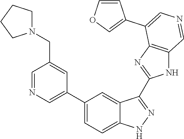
C1(C2=CN=CC(CN3CCCC3)=C2)=CC=C2C(=C1)C(C1=NC3=C(N1)C=NC=C3C1=COC=C1)=NN2
